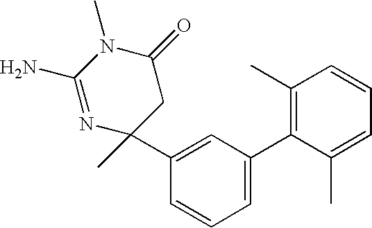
N1=C(N)N(C)C(=O)CC1(C)C1=CC(C2=C(C)C=CC=C2C)=CC=C1
